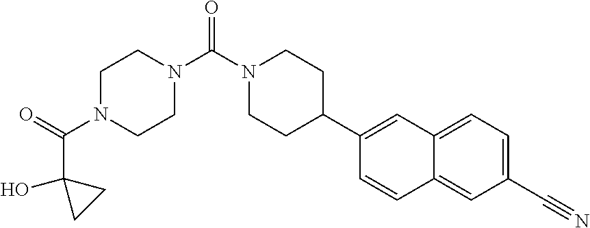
O=C(N1CCC(C2=CC3=CC=C(C#N)C=C3C=C2)CC1)N1CCN(C(=O)C2(O)CC2)CC1
